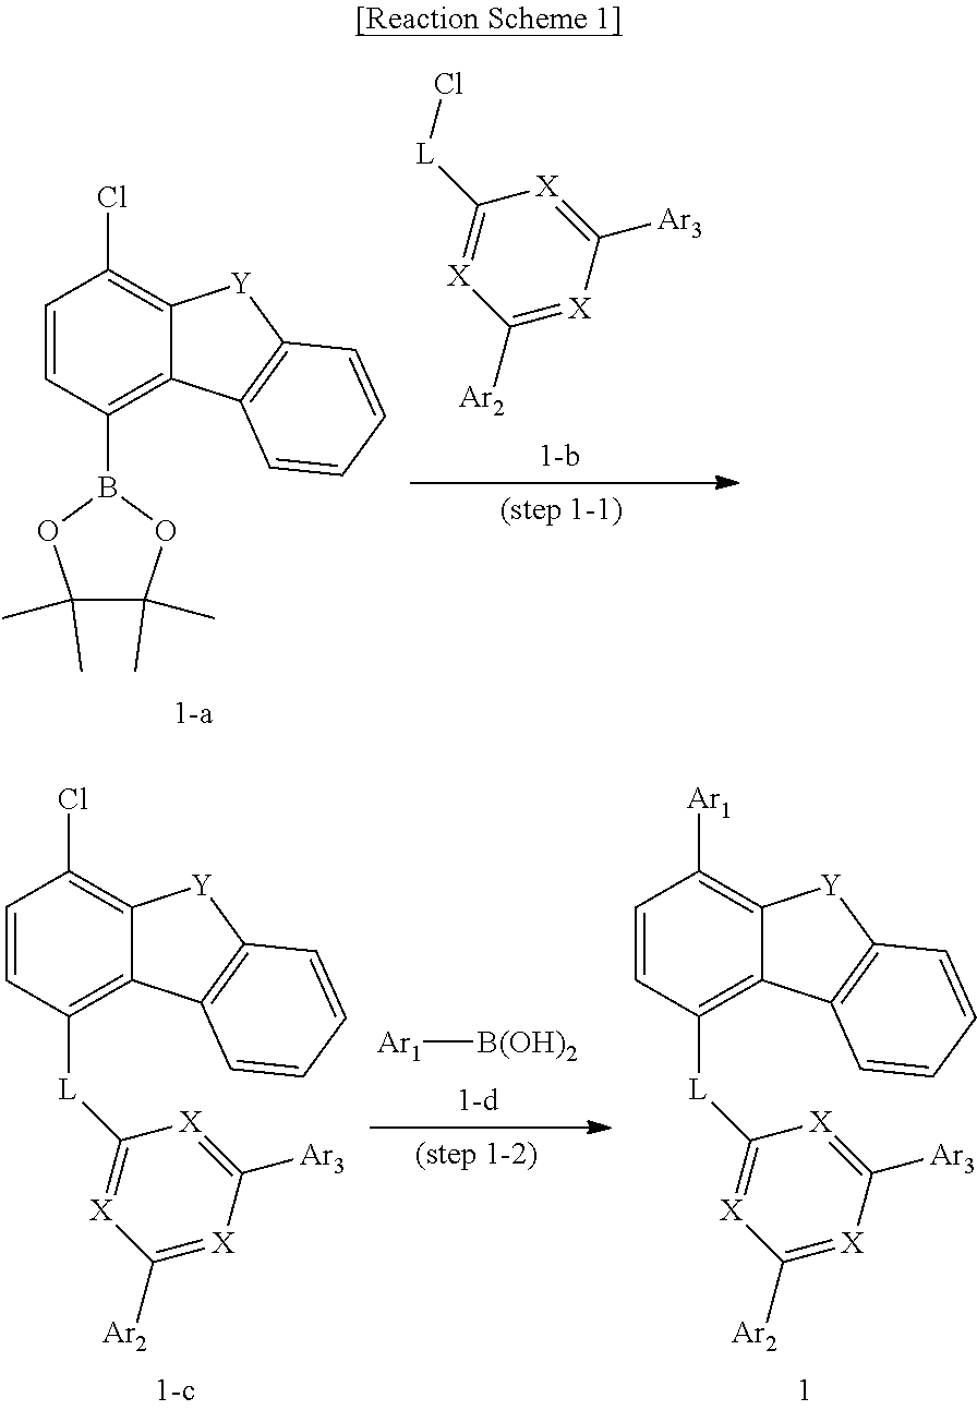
C1([L]Cl)=[X]C([Ar2])=[X]C([Ar3])=[X]1.C1=CC(B2OC(C)(C)C(C)(C)O2)=C2C(=C1Cl)[Y]C1=C2C=CC=C1.[Ar1][B(OH)2].C1=CC([L]C2=[X]C([Ar2])=[X]C([Ar3])=[X]2)=C2C(=C1Cl)[Y]C1=C2C=CC=C1.C1=CC([L]C2=[X]C([Ar2])=[X]C([Ar3])=[X]2)=C2C(=C1[Ar1])[Y]C1=C2C=CC=C1
